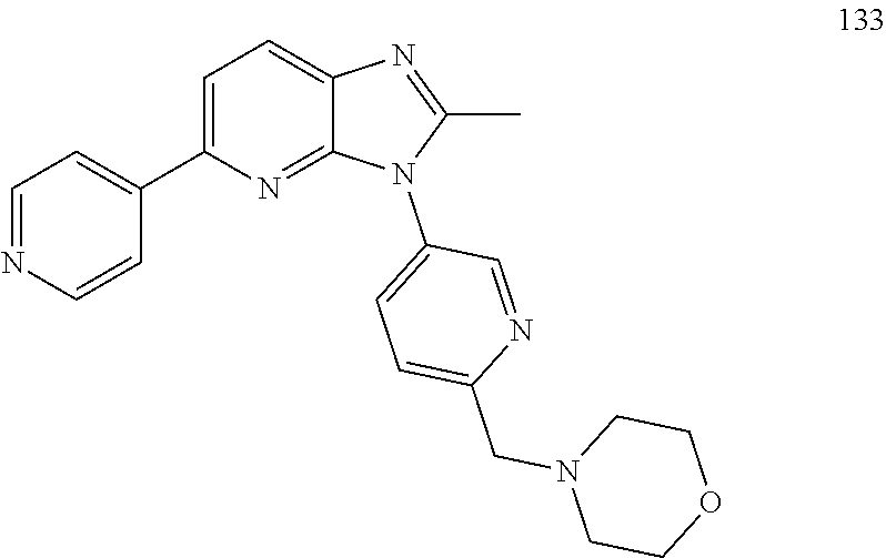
C1=NC=CC(C2=CC=C3C(=N2)N(C2=CC=C(CN4CCOCC4)N=C2)C(C)=N3)=C1
